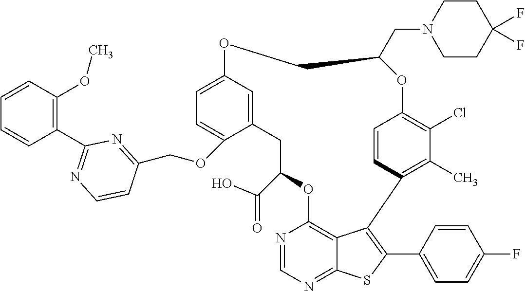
C12=CC(=CC=C1OCC1=NC(C3=C(OC)C=CC=C3)=NC=C1)OCC(CN1CCC(F)(F)CC1)OC1=C(Cl)C(C)=C(C3=C(C4=CC=C(F)C=C4)SC4=NC=NC(=C43)OC(C(=O)O)C2)C=C1
